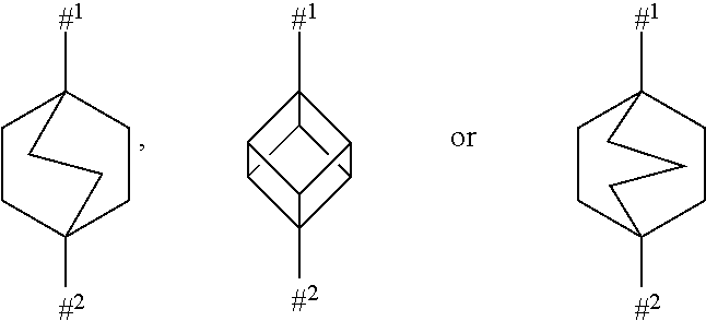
C1CC2([#2])CCC1([#1])CC2.C1CC2([#2])CCC1([#1])CCC2.C12([#1])C3C4C5([#2])C3C1C5C24
